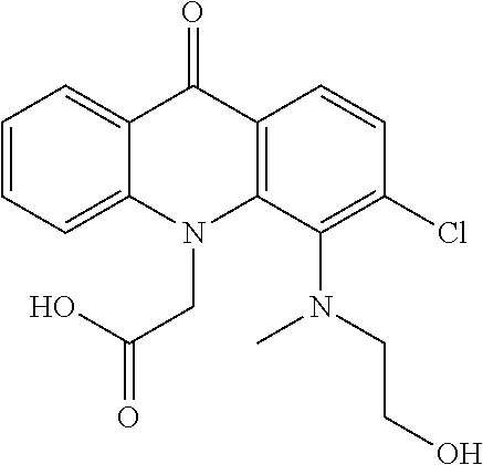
C12=CC=CC=C1N(CC(O)=O)C1=C(C2=O)C=CC(Cl)=C1N(C)CCO
